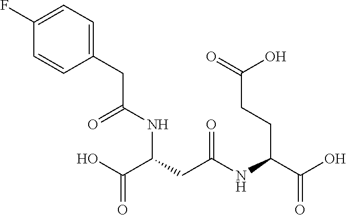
C(CC(NC(C(O)=O)CCC(=O)O)=O)(C(O)=O)NC(CC1=CC=C(F)C=C1)=O
